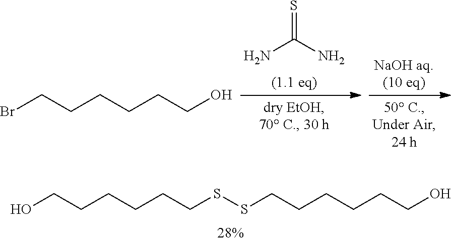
OCCCCCCSSCCCCCCO.NC(N)=S.BrCCCCCCO
